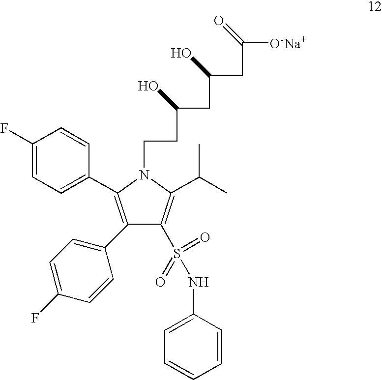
C(CN1C(C2=CC=C(F)C=C2)=C(C2=CC=C(F)C=C2)C(S(=O)(=O)NC2=CC=CC=C2)=C1C(C)C)C(CC(CC([O-Na+])=O)O)O
